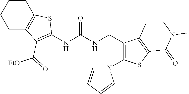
C1CC2=C(CC1)C(C(=O)[EtO])=C(NC(NCC1=C(N3C=CC=C3)SC(C(N(C)C)=O)=C1C)=O)S2
